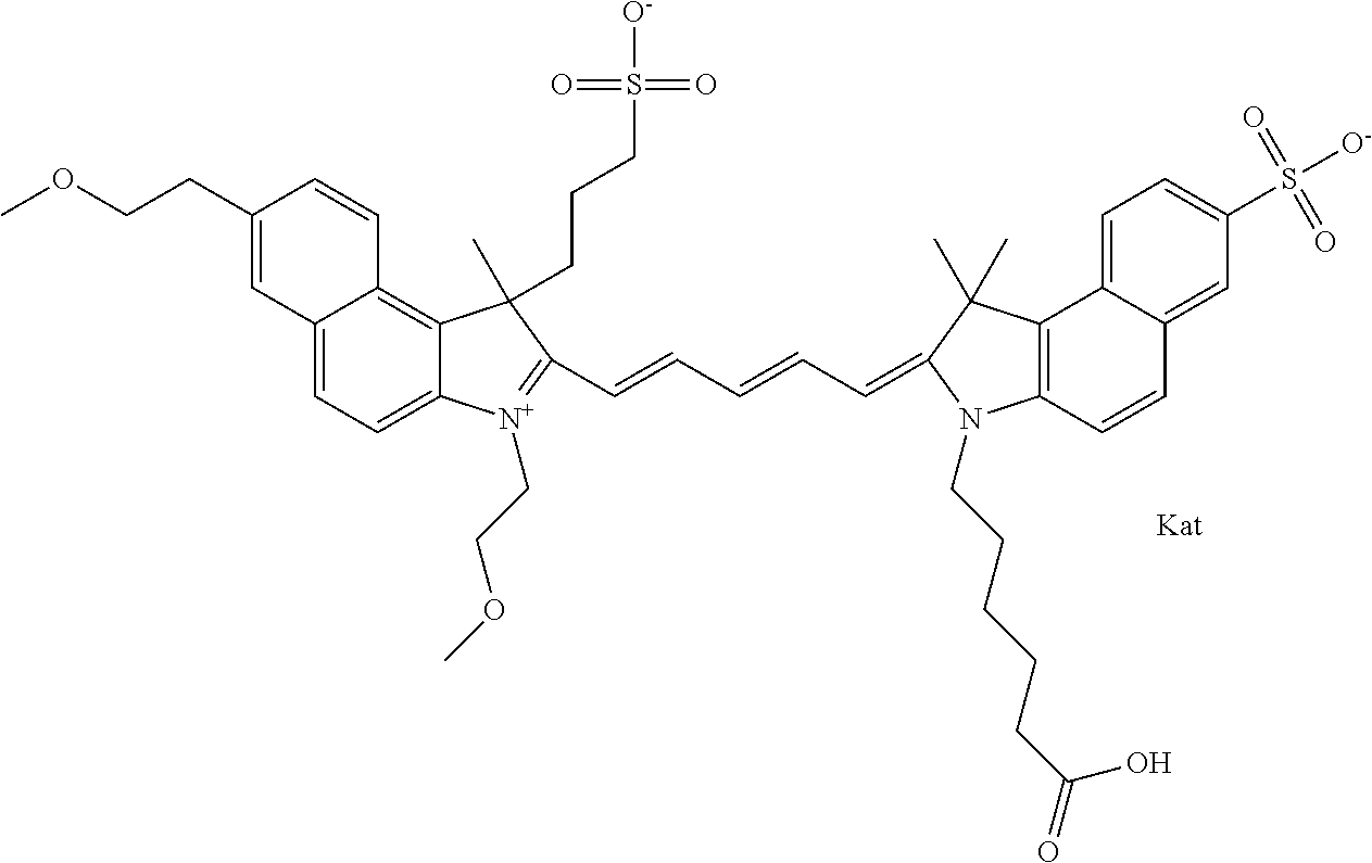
C(=CC=CC=C1C(C)(C)C2=C(C=CC3=CC(S([O-])(=O)=O)=CC=C32)N1CCCCCC(=O)O)C1=[N+](CCOC)C2=CC=C3C(=C2C1(C)CCCS(=O)(=O)[O-])C=CC(CCOC)=C3
